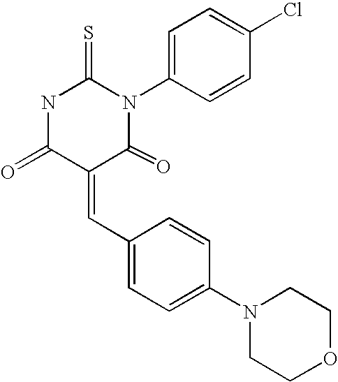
N1C(=O)C(=CC2=CC=C(N3CCOCC3)C=C2)C(=O)N(C2=CC=C(Cl)C=C2)C1=S
